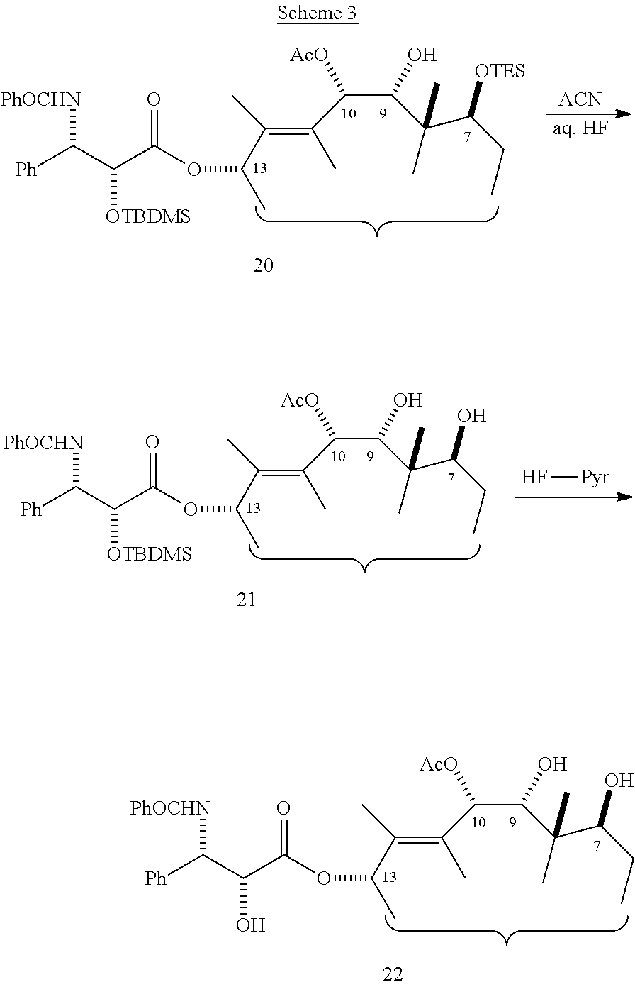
[Ph]C(C(C(OC(C(C)=C(C)C(C(C(C(CC)[OTES])(C)C)O)[AcO])C)=O)[OTBDMS])[PhOCHN].[ACN].[aq. HF].[Ph]C(C(C(OC(C(C)=C(C)C(C(C(C(CC)O)(C)C)O)[AcO])C)=O)[OTBDMS])[PhOCHN].F[Pyr].[Ph]C(C(C(OC(C(C)=C(C)C(C(C(C(CC)O)(C)C)O)[AcO])C)=O)O)[PhOCHN]
